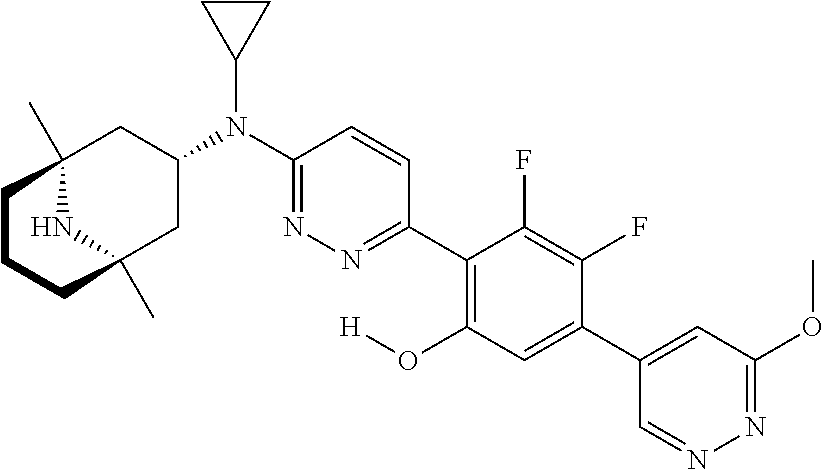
C12(C)NC(C)(CC(N(C3=NN=C(C4=C(O[H])C=C(C5=CC(OC)=NN=C5)C(F)=C4F)C=C3)C3CC3)C1)CCC2
